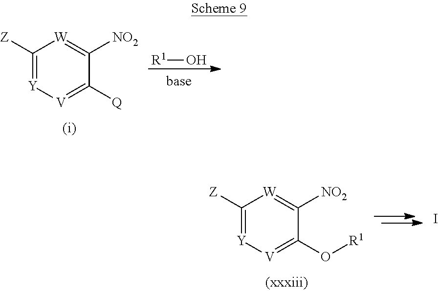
C1([Z])=[Y][V]=C([Q])C([NO2])=[W]1.[R1]O.C1([Z])=[Y][V]=C(O[R1])C([NO2])=[W]1.I
